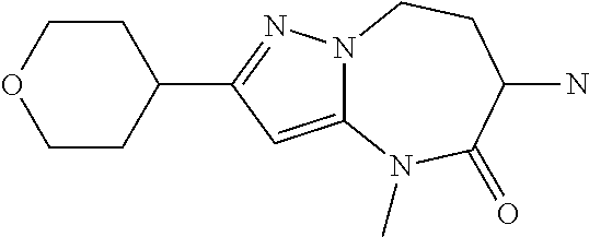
C12=CC(C3CCOCC3)=NN1CCC(N)C(=O)N2C
